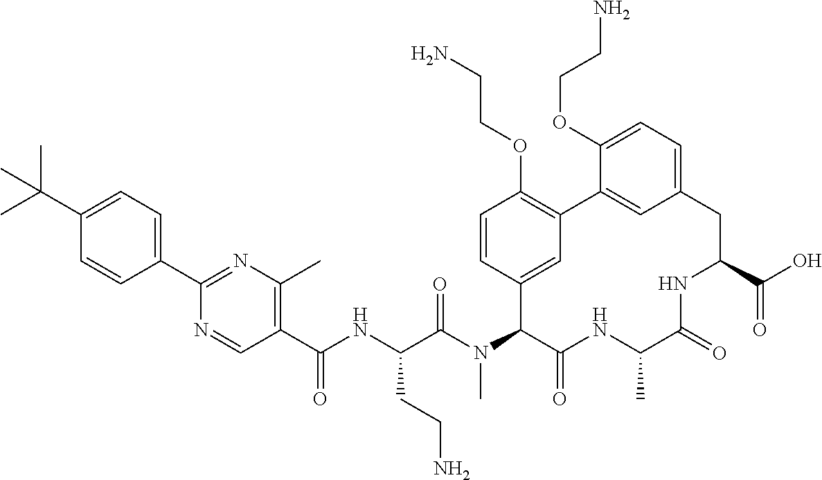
C1(C(C)(C)C)=CC=C(C2=NC(C)=C(C(NC(C(N(C3C(=O)NC(C)C(=O)NC(C(=O)O)CC4=CC=C(OCCN)C(=C4)C4=C(OCCN)C=CC3=C4)C)=O)CCN)=O)C=N2)C=C1
